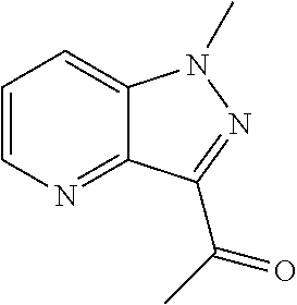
C1=CN=C2C(=C1)N(C)N=C2C(C)=O
